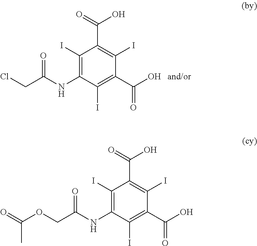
C(Cl)C(NC1=C(I)C(C(=O)O)=C(I)C(C(O)=O)=C1I)=O.C(OC(=O)C)C(NC1=C(I)C(C(=O)O)=C(I)C(C(O)=O)=C1I)=O
